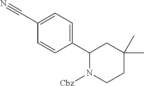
C1(C2N([Cbz])CCC(C)(C)C2)=CC=C(C#N)C=C1
